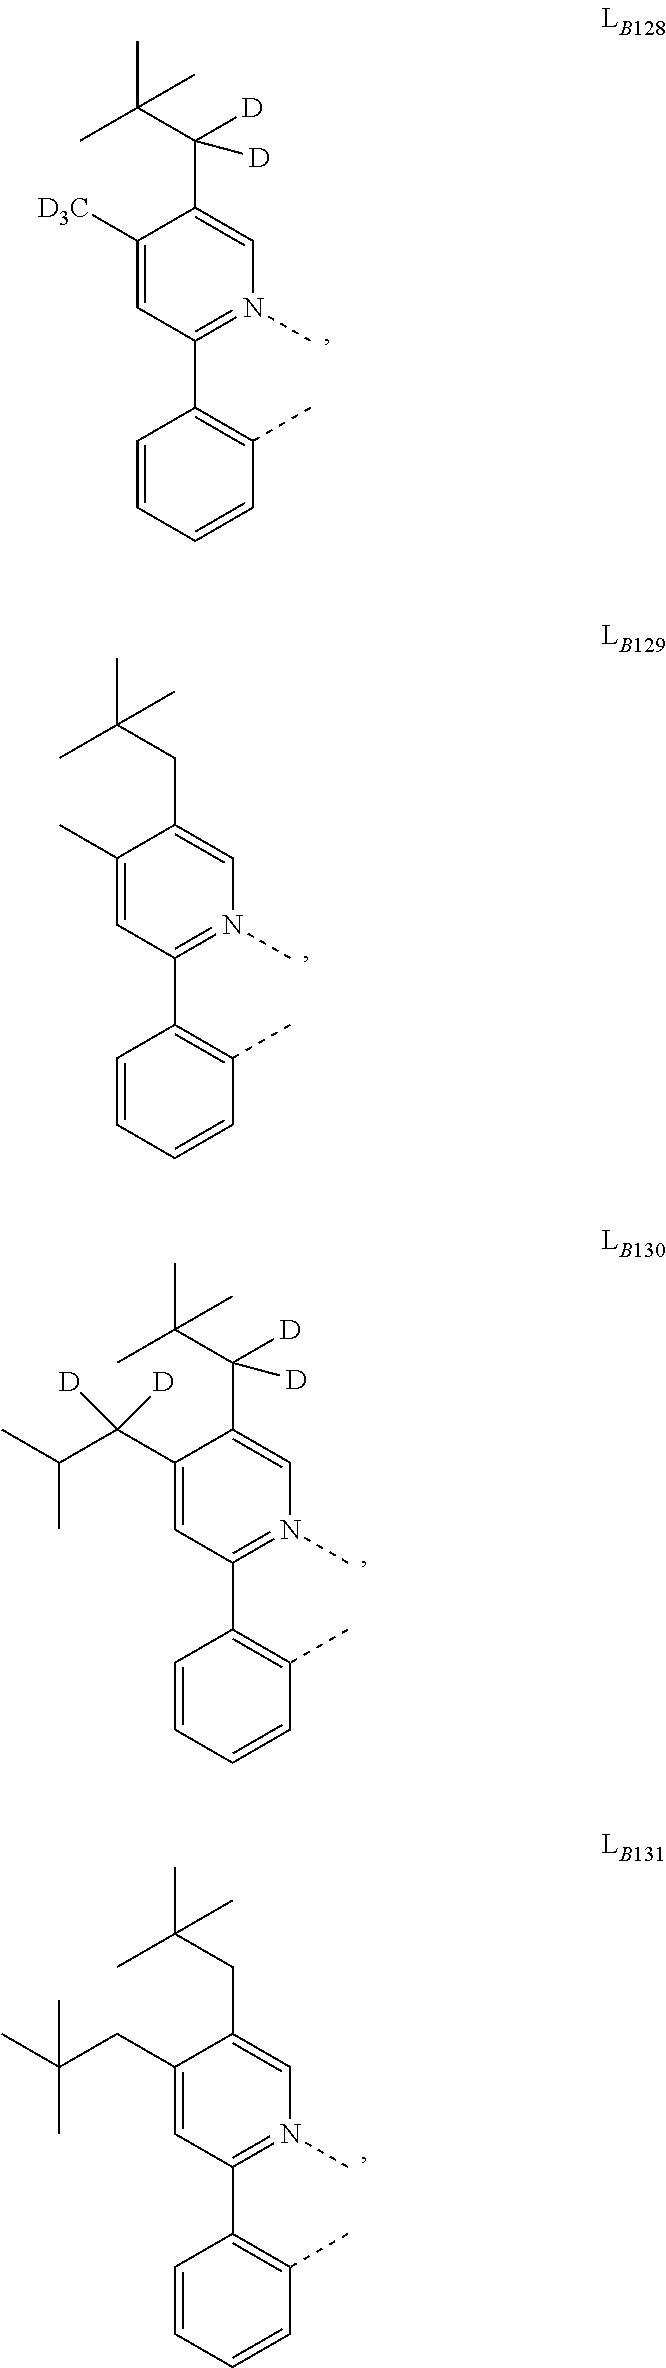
C1(C(C(C)C)([D])[D])=CC(C2=C(C)C=CC=C2)=N(C)C=C1C(C(C)(C)C)([D])[D].C1(C)=CC(C2=C(C)C=CC=C2)=N(C)C=C1CC(C)(C)C.C1(CC(C)(C)C)=CC(C2=C(C)C=CC=C2)=N(C)C=C1CC(C)(C)C.C1([D3C])=CC(C2=C(C)C=CC=C2)=N(C)C=C1C(C(C)(C)C)([D])[D]
